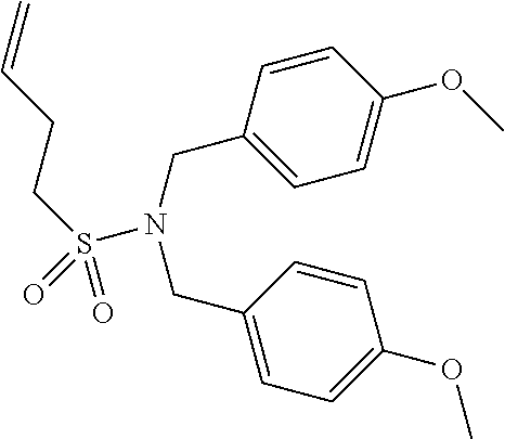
C1=CC(CN(S(CCC=C)(=O)=O)CC2=CC=C(OC)C=C2)=CC=C1OC
